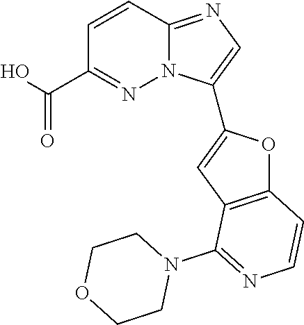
C12=C(C=C(C3=CN=C4N3N=C(C(=O)O)C=C4)O1)C(N1CCOCC1)=NC=C2
